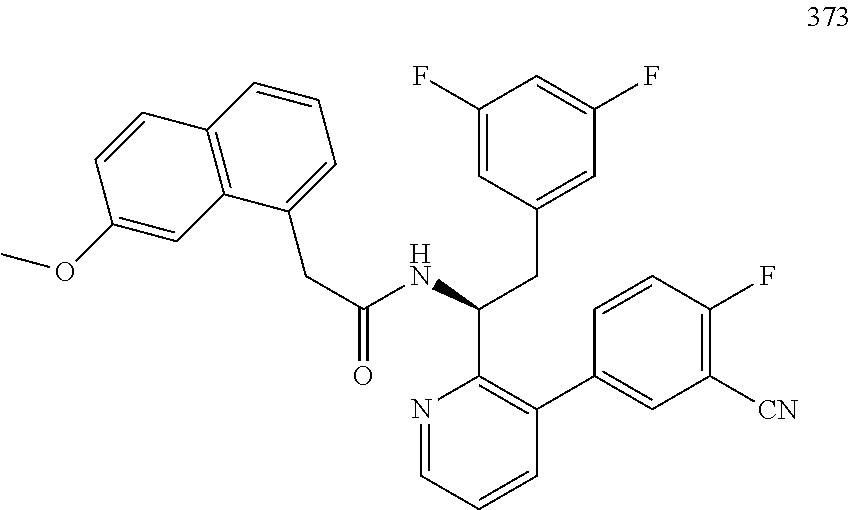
C(C(NC(CC1=CC(F)=CC(F)=C1)C1=C(C2=CC([CN])=C(F)C=C2)C=CC=N1)=O)C1=CC=CC2=C1C=C(OC)C=C2
